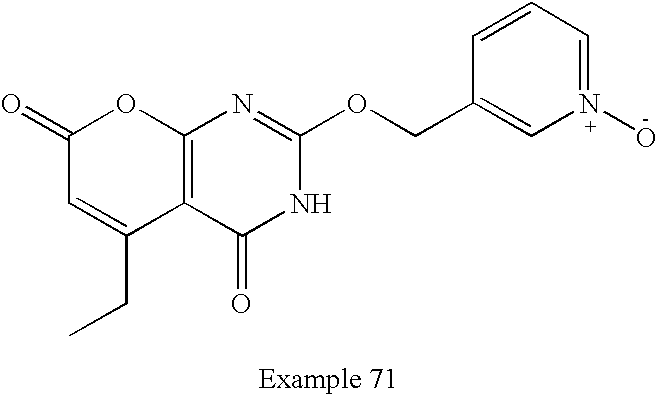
C12=C(C(=O)NC(OCC3=CN(O)=CC=C3)=N1)C(CC)=CC(=O)O2
